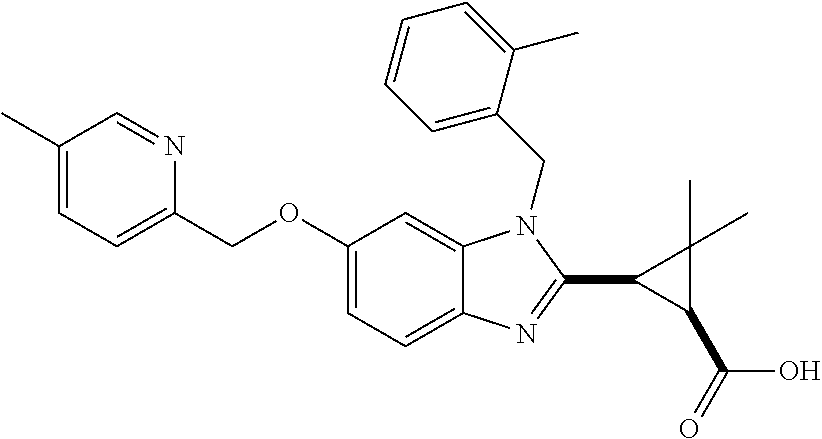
C1(C)=CC=C(COC2=CC=C3C(=C2)N(CC2=CC=CC=C2C)C(C2C(C(=O)O)C2(C)C)=N3)N=C1
